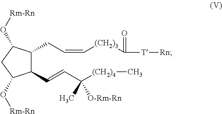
C1(C=CC([(CH2)4]C)(C)[O-Rm-Rn])C(CC=C[(CH2)3]C([T][Rn])=O)C(O[Rm-Rn])CC1O[Rm-Rn]
